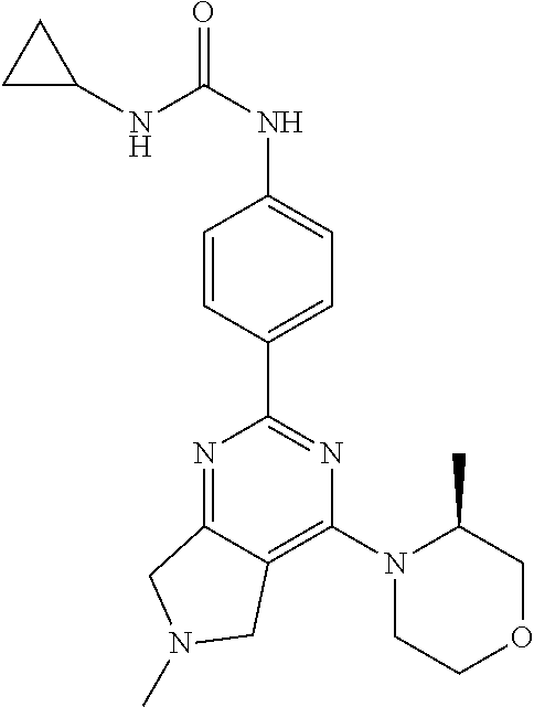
N1=C2C(=C(N3CCOCC3C)N=C1C1=CC=C(NC(=O)NC3CC3)C=C1)CN(C)C2
